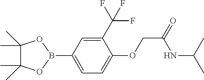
C1=C(B2OC(C)(C)C(C)(C)O2)C=C(C(F)(F)F)C(OCC(NC(C)C)=O)=C1
